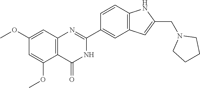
C1(OC)=CC2=C(C(OC)=C1)C(=O)NC(C1=CC3=C(C=C1)NC(CN1CCCC1)=C3)=N2
